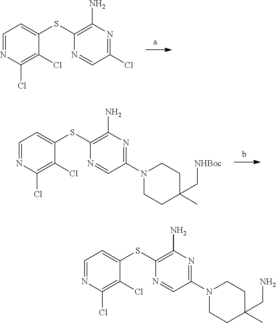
C1=NC(Cl)=C(Cl)C(SC2=C(N)N=C(Cl)C=N2)=C1.C1=NC(Cl)=C(Cl)C(SC2=C(N)N=C(N3CCC(C)(C[NHBoc])CC3)C=N2)=C1.C1=NC(Cl)=C(Cl)C(SC2=C(N)N=C(N3CCC(C)(CN)CC3)C=N2)=C1
